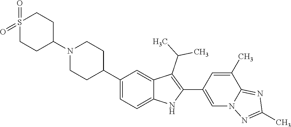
N1(C2CCS(=O)(=O)CC2)CCC(C2=CC=C3C(=C2)C(C(C)C)=C(C2=CN4C(=NC(C)=N4)C(C)=C2)N3)CC1
